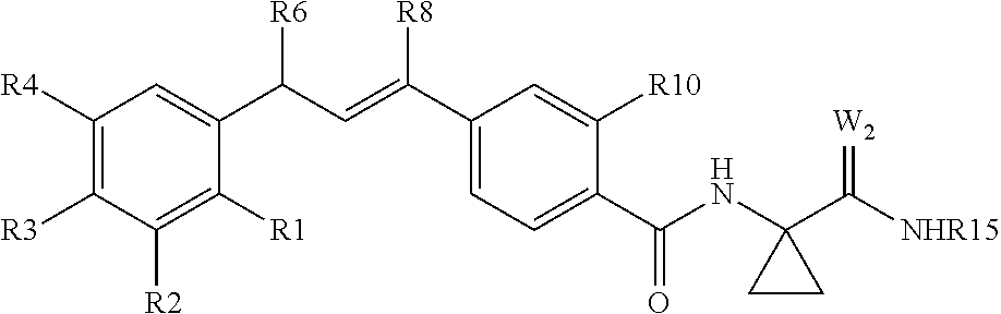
C1([R4])=C([R3])C([R2])=C([R1])C(C(C=C(C2=CC=C(C(=O)NC3(C([NHR15])=[W2])CC3)C([R10])=C2)[R8])[R6])=C1
